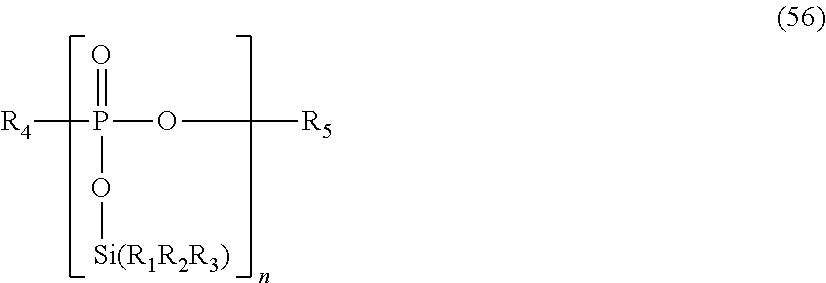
[R4]P(O[R5])(=O)O[Si(R1R2R3)]
